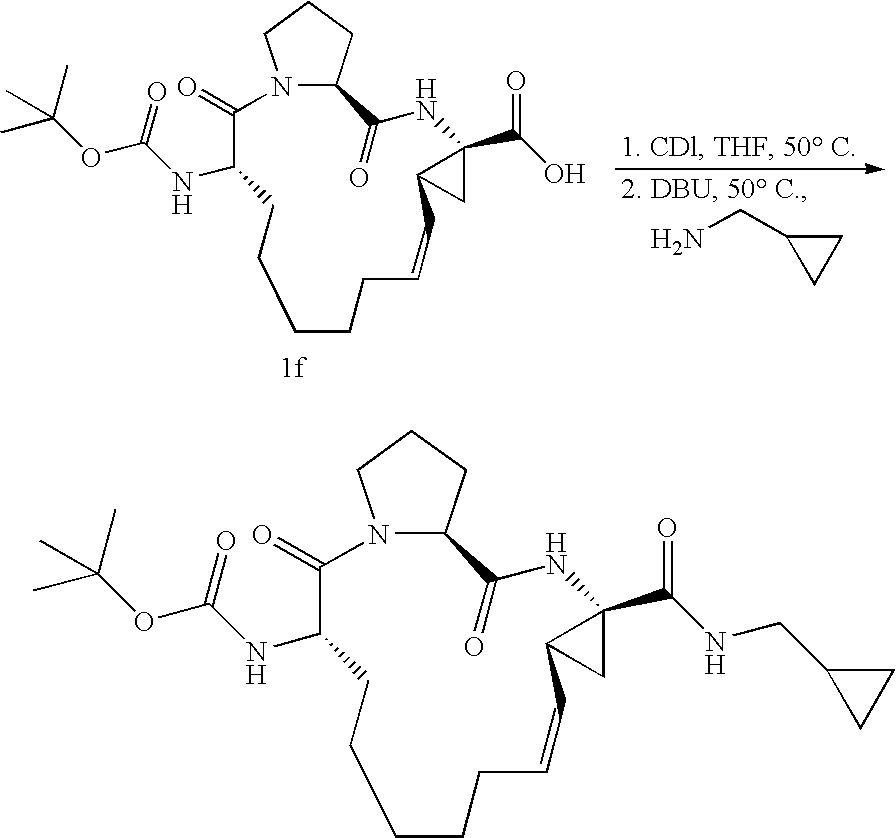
NCC1CC1.N12C(CCC1)C(=O)NC1(C(O)=O)C(C1)C=CCCCCCC(NC(OC(C)(C)C)=O)C2=O.N12C(CCC1)C(=O)NC1(C(NCC3CC3)=O)C(C1)C=CCCCCCC(NC(OC(C)(C)C)=O)C2=O
